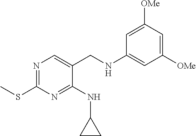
N1=C(SC)N=C(NC2CC2)C(CNC2=CC([OMe])=CC([OMe])=C2)=C1
